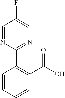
C1=NC(C2=C(C(O)=O)C=CC=C2)=NC=C1F
